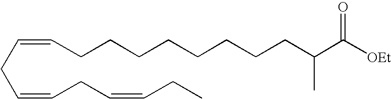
C(CC=CCC=CCC)=CCCCCCCCCC(C([OEt])=O)C
